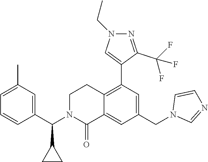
C1=C(C)C=C(C(N2C(=O)C3=CC(CN4C=NC=C4)=CC(C4=CN(CC)N=C4C(F)(F)F)=C3CC2)C2CC2)C=C1
